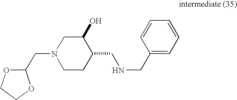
C1(CN2CCC(CNCC3=CC=CC=C3)C(O)C2)OCCO1
